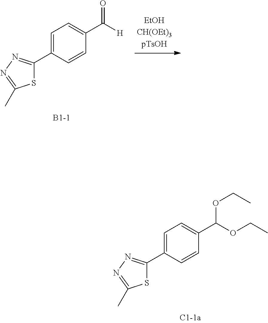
S1C(C2=CC=C(C(OCC)OCC)C=C2)=NN=C1C.S1C(C2=CC=C(C([H])=O)C=C2)=NN=C1C
